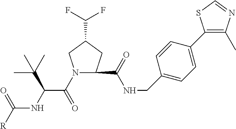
N1(C(C(NC([R])=O)C(C)(C)C)=O)CC(C(F)F)CC1C(NCC1=CC=C(C2=C(C)N=CS2)C=C1)=O
